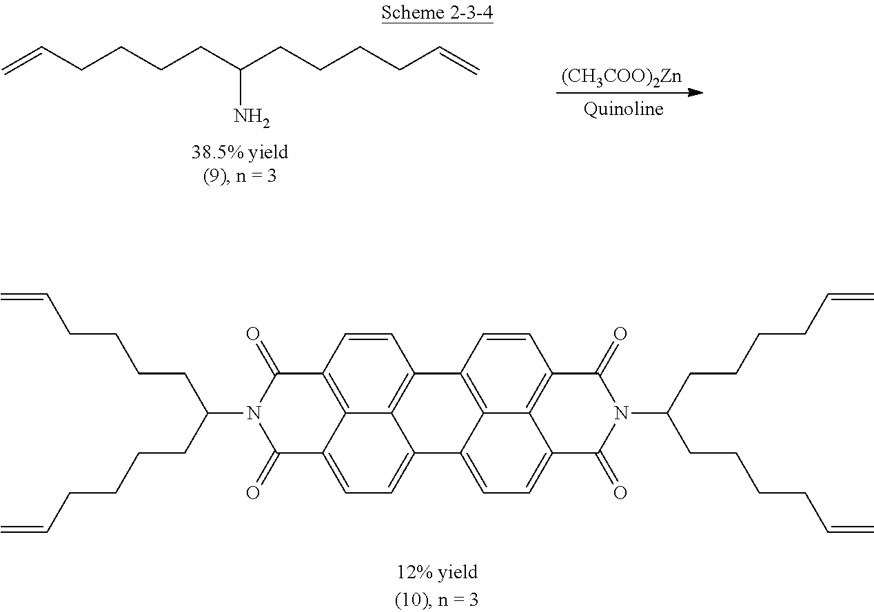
C=CCCCCC(CCCCC=C)N.[(CH3COO)2Zn].C1=CC2=C3C4=C1C1=C5C(=CC=C6C5=C(C=C1)C(=O)N(C(CCCCC=C)CCCCC=C)C6=O)C4=CC=C3C(=O)N(C(CCCCC=C)CCCCC=C)C2=O
